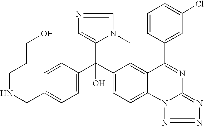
C1=C(CNCCCO)C=CC(C(C2=CC=C3C(=C2)C(C2=CC(Cl)=CC=C2)=NC2=NN=NN32)(C2=CN=CN2C)O)=C1
